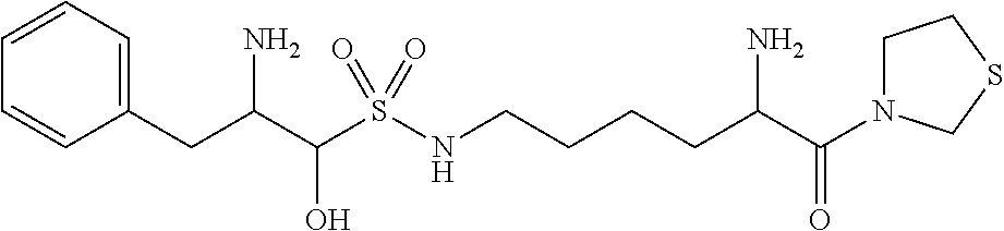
C1(CC(C(S(NCCCCC(C(=O)N2CCSC2)N)(=O)=O)O)N)=CC=CC=C1
